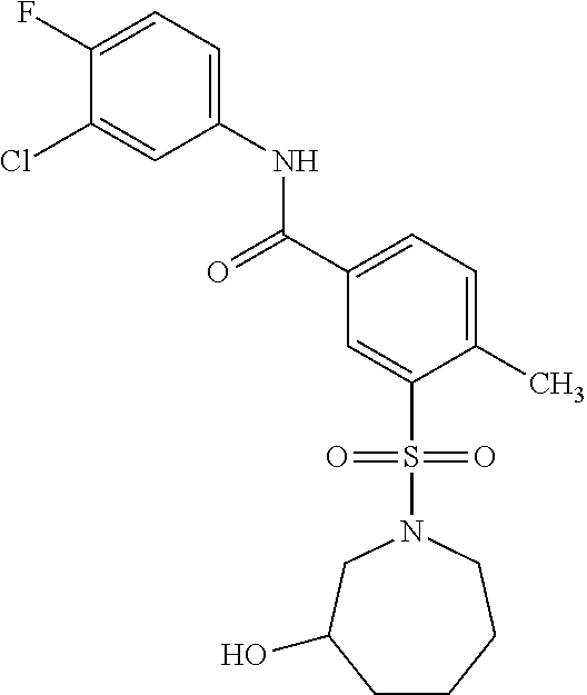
C1(F)=CC=C(NC(=O)C2=CC=C(C)C(S(=O)(=O)N3CC(O)CCCC3)=C2)C=C1Cl
